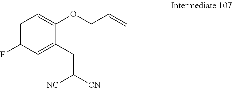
C1=C(F)C=C(CC([CN])[NC])C(OCC=C)=C1
